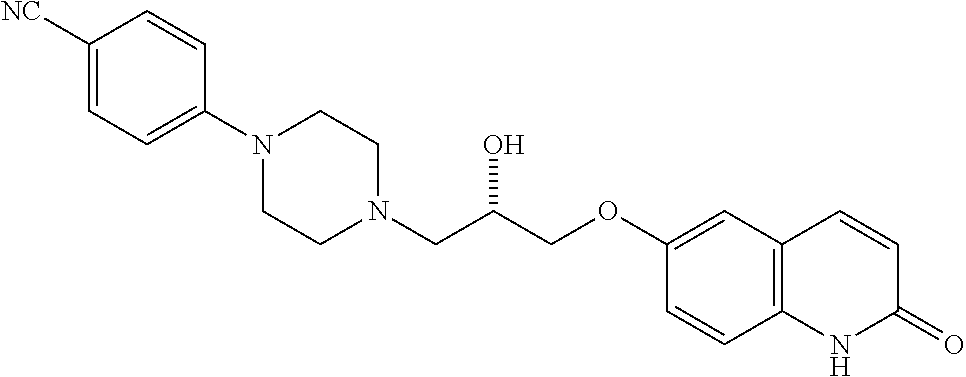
C1([NC])=CC=C(N2CCN(CC(COC3=CC4=C(C=C3)NC(=O)C=C4)O)CC2)C=C1
